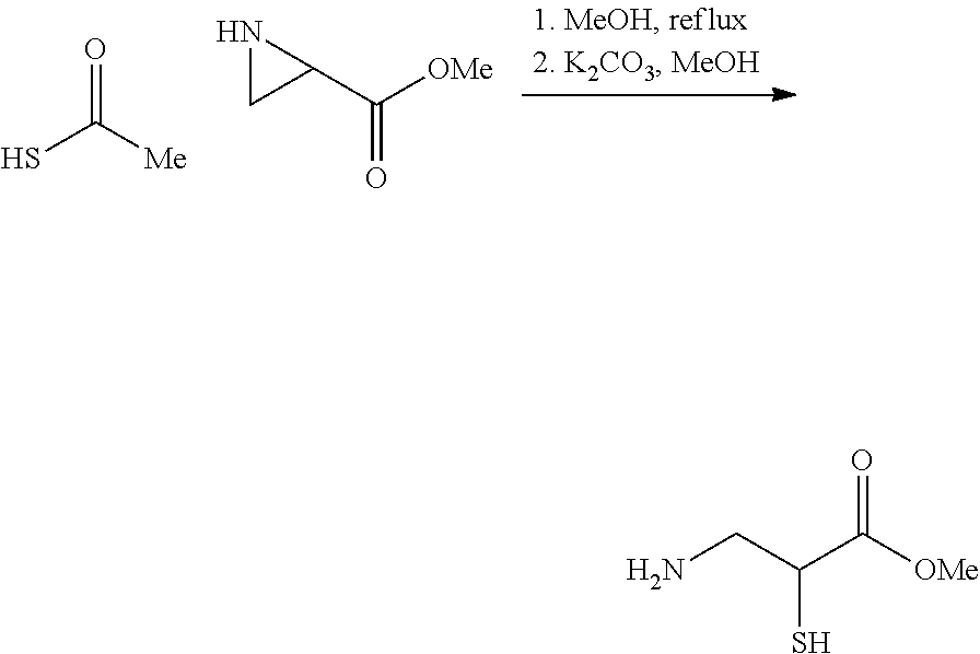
O=C(S)[Me].N1CC1C([OMe])=O.NCC(S)C(=O)[OMe]
